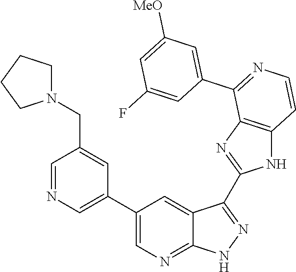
C1=NC=C(C2=CN=C3C(=C2)C(C2=NC4=C(N2)C=CN=C4C2=CC([MeO])=CC(F)=C2)=NN3)C=C1CN1CCCC1
